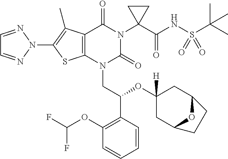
C1=NN(C2=C(C)C3=C(S2)N(CC(OC2([H])CC4OC(C2)CC4)C2=C(OC(F)F)C=CC=C2)C(=O)N(C2(C(=O)NS(C(C)(C)C)(=O)=O)CC2)C3=O)N=C1
